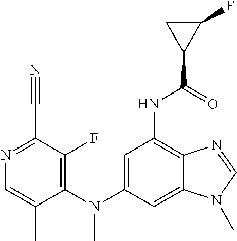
C1(F)=C(N(C2=CC(NC(C3C(F)C3)=O)=C3C(=C2)N(C)C=N3)C)C(C)=CN=C1C#N
